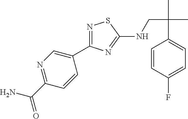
N1=C(C2=CN=C(C(N)=O)C=C2)N=C(NCC(C)(C)C2=CC=C(F)C=C2)S1
